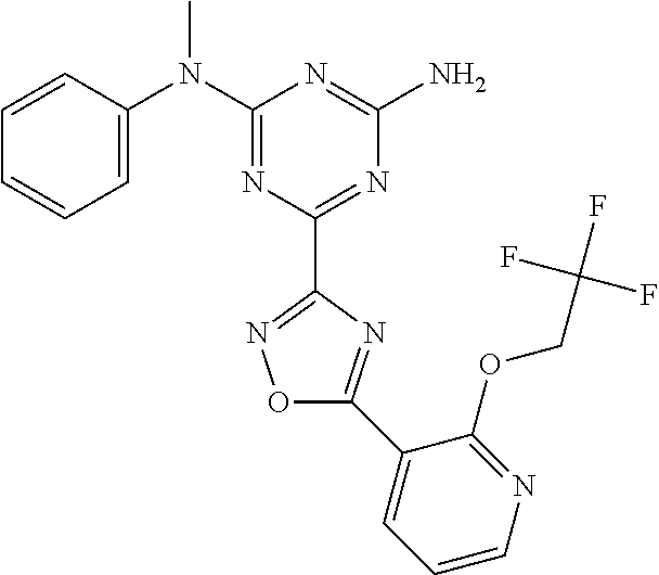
C1=CC(N(C2=NC(C3=NOC(C4=CC=CN=C4OCC(F)(F)F)=N3)=NC(N)=N2)C)=CC=C1
